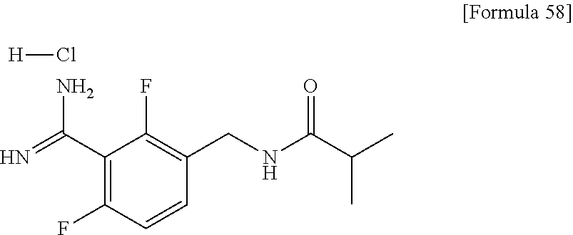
C1(C(=N)N)=C(F)C=CC(CNC(C(C)C)=O)=C1F.[H]Cl
